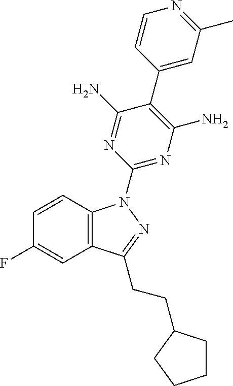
C1=CC2=C(C=C1F)C(CCC1CCCC1)=NN2C1=NC(N)=C(C2=CC(C)=NC=C2)C(N)=N1
